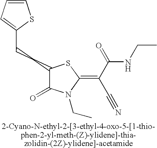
C(CC1C(=O)N(CC)C(=C(C#N)C(NCC)=O)S1)C1=CC=CS1
